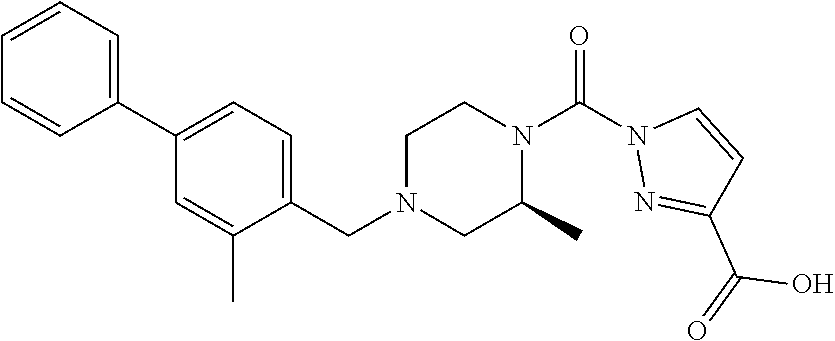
C1(C2=CC=CC=C2)=CC=C(CN2CCN(C(N3N=C(C(=O)O)C=C3)=O)C(C)C2)C(C)=C1
